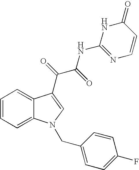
C1=C2C(=CC=C1)C(C(C(NC1=NC=CC(=O)N1)=O)=O)=CN2CC1=CC=C(F)C=C1
